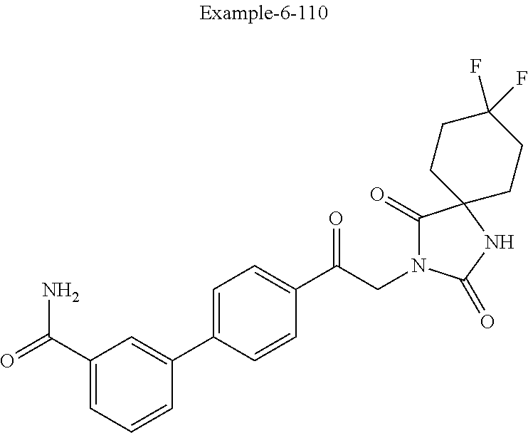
C1=C(C(=O)N)C=C(C2=CC=C(C(CN3C(=O)C4(NC3=O)CCC(F)(F)CC4)=O)C=C2)C=C1
